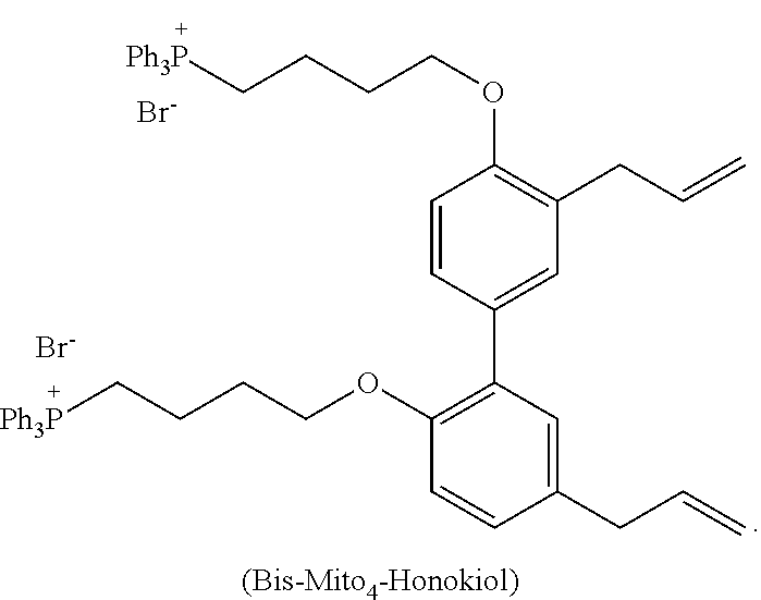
C1(OCCCC[Ph3P])=C(C2=CC(CC=C)=C(OCCCC[Ph3P])C=C2)C=C(CC=C)C=C1.[Br-].[Br-]
